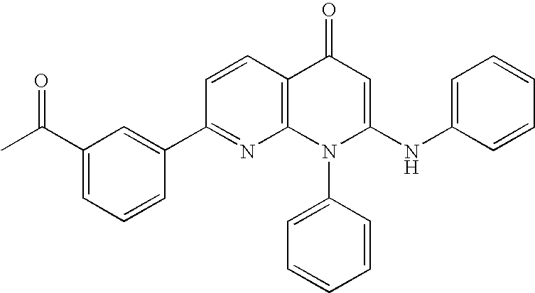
C1(C2=CC(C(C)=O)=CC=C2)=NC2=C(C=C1)C(=O)C=C(NC1=CC=CC=C1)N2C1=CC=CC=C1
